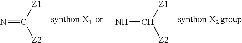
N=C([Z1])[Z2].NC([Z1])[Z2]
